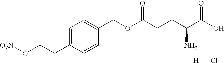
C1=C(CCO[O2N])C=CC(COC(CCC(C(O)=O)N)=O)=C1.[H]Cl
